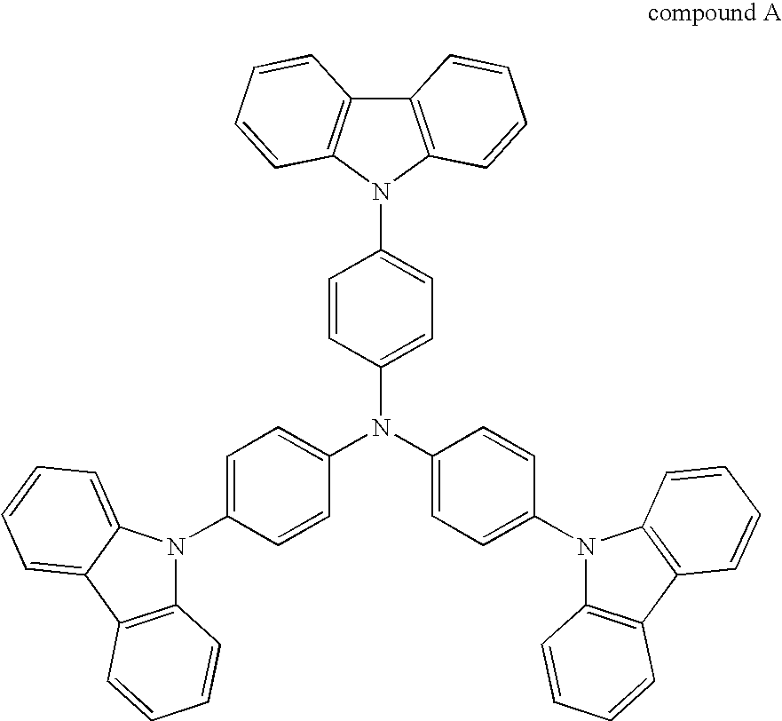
C12=C(N(C3=CC=C(N(C4=CC=C(N5C6=C(C7=C5C=CC=C7)C=CC=C6)C=C4)C4=CC=C(N5C6=C(C7=CC=CC=C75)C=CC=C6)C=C4)C=C3)C3=C1C=CC=C3)C=CC=C2
